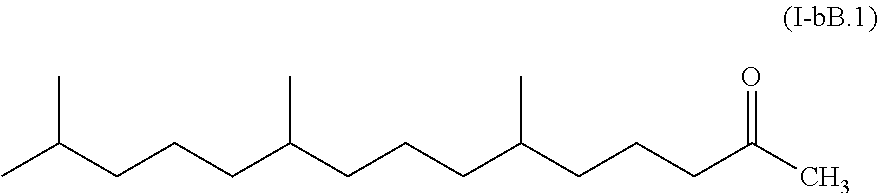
CC(CCCC(CCCC(CCCC(C)=O)C)C)C
